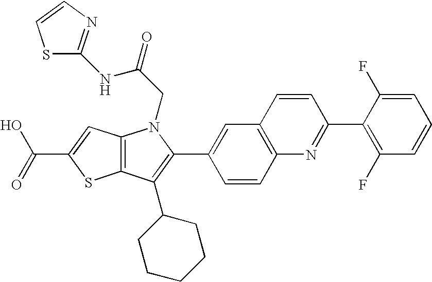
C(C1=CC2=C(S1)C(C1CCCCC1)=C(C1=CC3=C(C=C1)N=C(C1=C(F)C=CC=C1F)C=C3)N2CC(=O)NC1=NC=CS1)(=O)O
